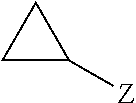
C1([Z])CC1
